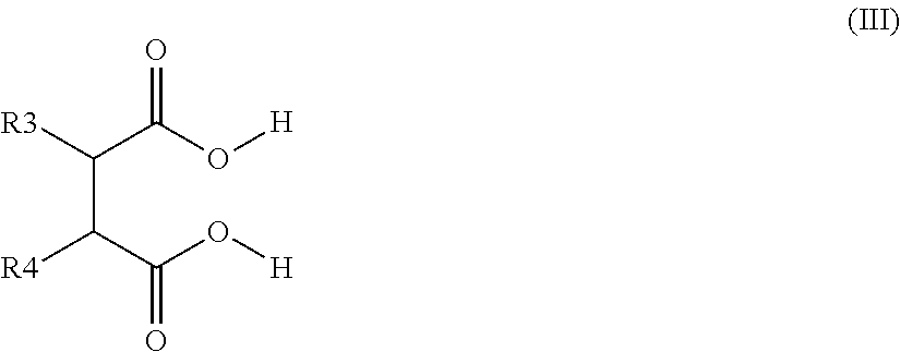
C(C(C(O[H])=O)[R4])(C(O[H])=O)[R3]
